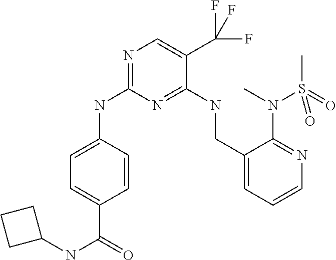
C1=C(NC2=NC=C(C(F)(F)F)C(NCC3=CC=CN=C3N(C)S(C)(=O)=O)=N2)C=CC(C(=O)NC2CCC2)=C1
